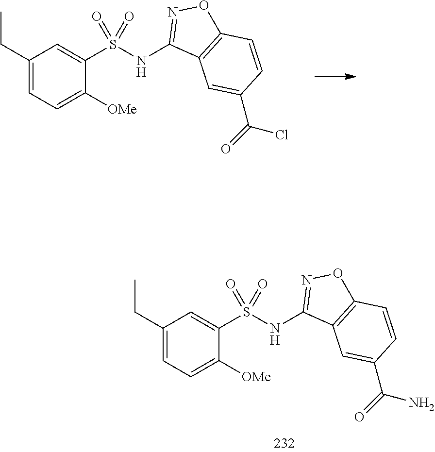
C1(CC)=CC=C([OMe])C(S(NC2=NOC3=C2C=C(C(=O)Cl)C=C3)(=O)=O)=C1.C1(CC)=CC=C([OMe])C(S(NC2=NOC3=C2C=C(C(=O)N)C=C3)(=O)=O)=C1
